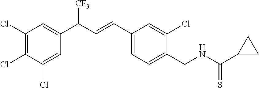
C1(Cl)=C(Cl)C(Cl)=CC(C(C=CC2=CC=C(CNC(=S)C3CC3)C(Cl)=C2)[CF3])=C1
